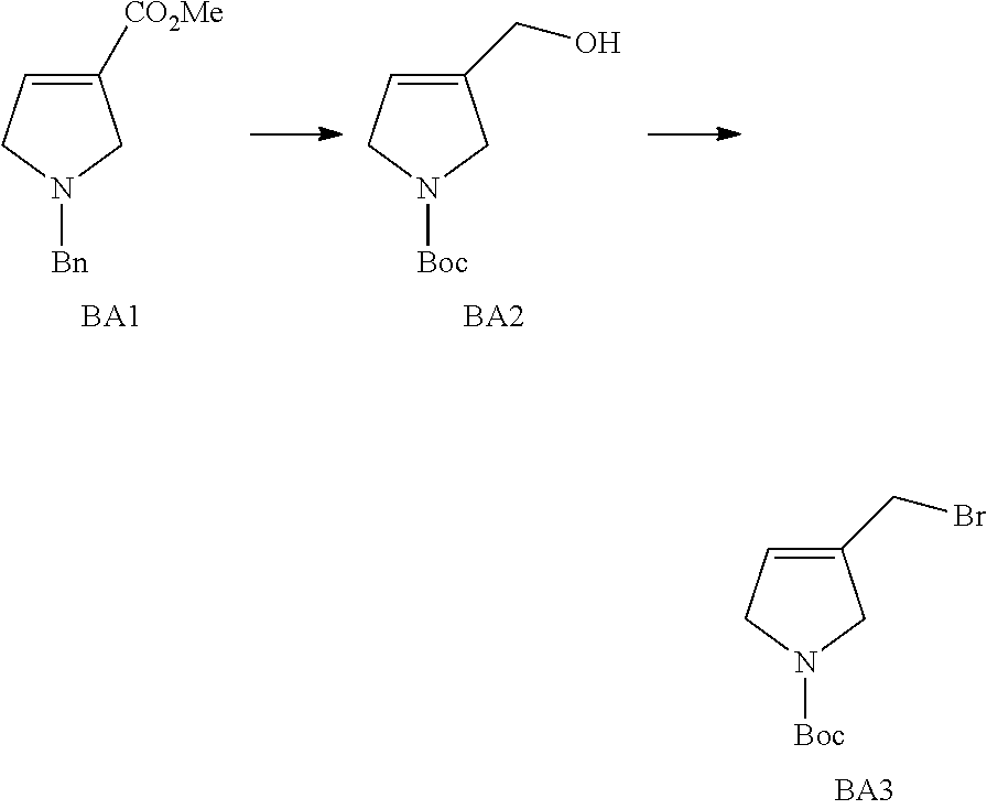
C1(CO)=CCN([Boc])C1.C1([CO2Me])=CCN([Bn])C1.C1(CBr)=CCN([Boc])C1
